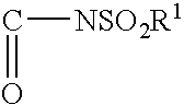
C(=O)[NSO2R1]
